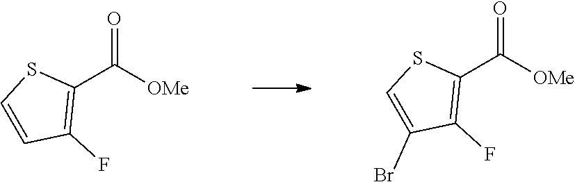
C1(C(=O)[OMe])=C(F)C=CS1.C1(Br)=CSC(C(=O)[OMe])=C1F
